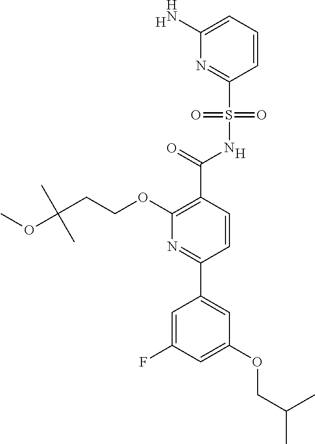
[H].C1(C(=O)NS(C2=NC(N)=CC=C2)(=O)=O)=C(OCCC(C)(C)OC)N=C(C2=CC(OCC(C)C)=CC(F)=C2)C=C1.[H]
